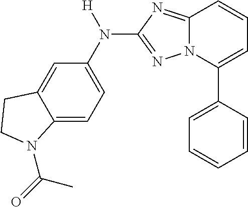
C12=CC=C(N(C3=NN4C(=N3)C=CC=C4C3=CC=CC=C3)[H])C=C1CCN2C(=O)C
